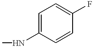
C1=C(NC)C=CC(F)=C1
